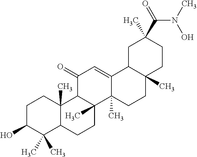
C1C(O)C(C)(C)C2C(C)(C1)C1C(C)(CC2)C2(C)C(=CC1=O)C1C(C)(CC2)CCC(C(N(C)O)=O)(C)C1
